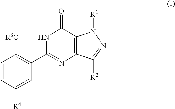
C1=CC([R4])=CC(C2=NC3=C(C(=O)N2)N([R1])N=C3[R2])=C1[R3O]
